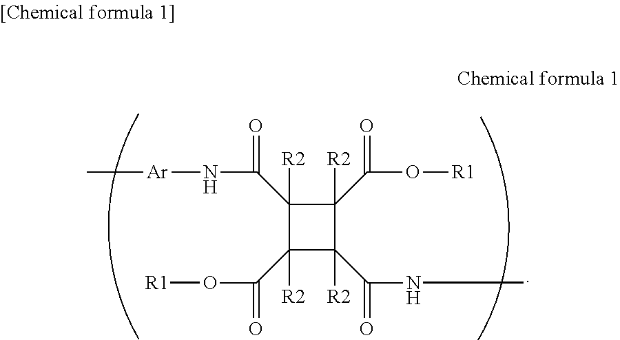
C1([R2])(C(O[R1])=O)C(C(N[Ar]C)=O)([R2])C([R2])(C(O[R1])=O)C1([R2])C(NC)=O
